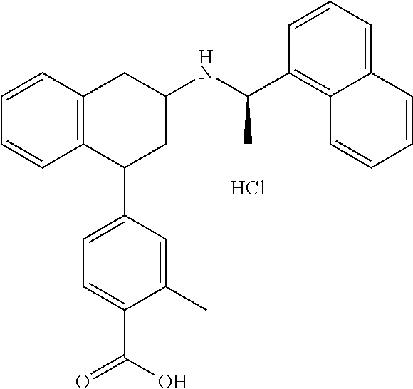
C1=CC2=C(C=C1)C(C1=CC=C(C(=O)O)C(C)=C1)CC(NC(C1=C3C(=CC=C1)C=CC=C3)C)C2.Cl
